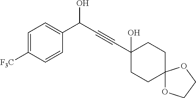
C1=C([F3C])C=CC(C(C#CC2(O)CCC3(CC2)OCCO3)O)=C1
